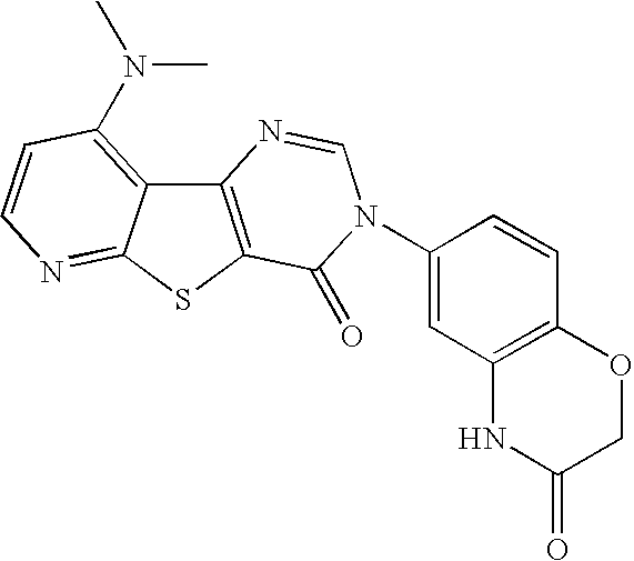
C12=C(SC3=NC=CC(N(C)C)=C13)C(=O)N(C1=CC3=C(C=C1)OCC(=O)N3)C=N2
